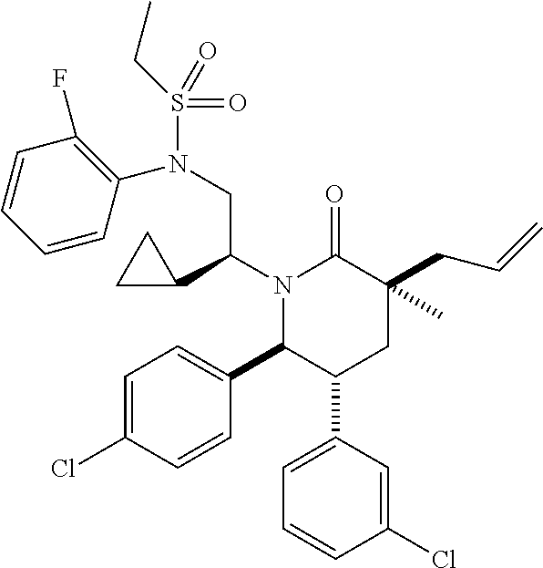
N(CC(C1CC1)N1C(C2=CC=C(Cl)C=C2)C(C2=CC=CC(Cl)=C2)CC(C)(CC=C)C1=O)(S(=O)(=O)CC)C1=C(F)C=CC=C1
